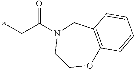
C(CC)(=O)N1CC2=C(C=CC=C2)OCC1
